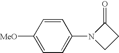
C1=C([MeO])C=CC(N2CCC2=O)=C1
